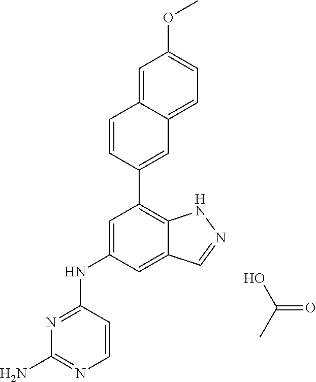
OC(C)=O.N1=C(NC2=CC(C3=CC4=CC=C(OC)C=C4C=C3)=C3C(=C2)C=NN3)C=CN=C1N
